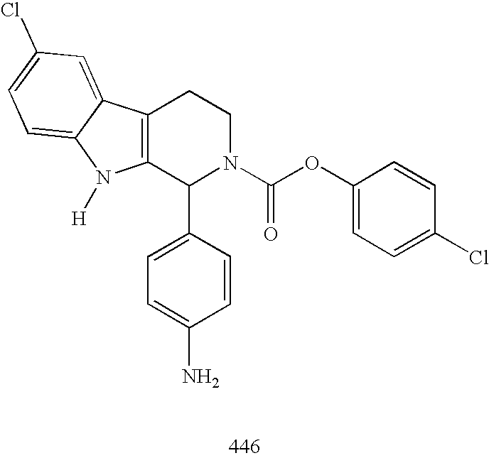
C12=C(C(C3=CC=C(N)C=C3)N(C(OC3=CC=C(Cl)C=C3)=O)CC1)N([H])C1=CC=C(Cl)C=C21
